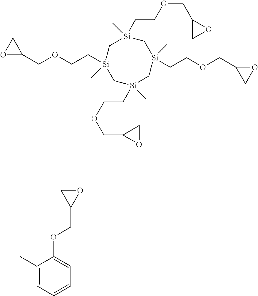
C1(C)=CC=CC=C1OCC1OC1.O1C(COCC[Si]2(C)C[Si](C)(CCOCC3OC3)C[Si](CCOCC3CO3)(C)C[Si](C)(CCOCC3CO3)C2)C1
